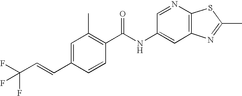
C1=C(C=CC(F)(F)F)C=CC(C(NC2=CC3=C(N=C2)SC(C)=N3)=O)=C1C
